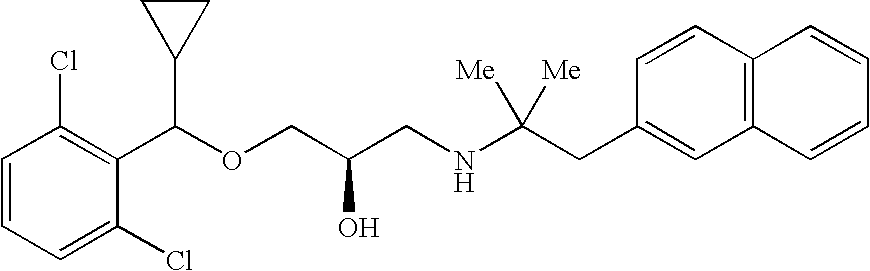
C1=CC=C(Cl)C(C(OCC(CNC(CC2=CC3=C(C=C2)C=CC=C3)([Me])[Me])O)C2CC2)=C1Cl
